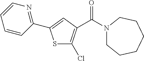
S1C(Cl)=C(C(N2CCCCCC2)=O)C=C1C1=NC=CC=C1
